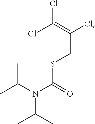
ClC(Cl)=C(Cl)CSC(=O)N(C(C)C)C(C)C
